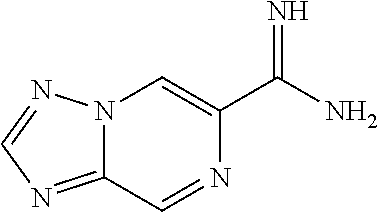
N12C(=NC=N1)C=NC(C(N)=N)=C2
